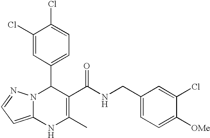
C1(Cl)=CC(C2N3C(=CC=N3)NC(C)=C2C(NCC2=CC=C([OMe])C(Cl)=C2)=O)=CC=C1Cl
